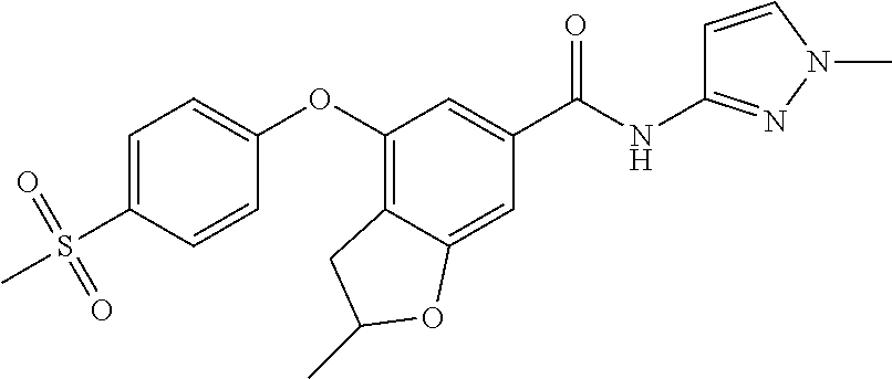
C1(OC2=CC=C(S(C)(=O)=O)C=C2)=C2C(=CC(C(NC3=NN(C)C=C3)=O)=C1)OC(C)C2
